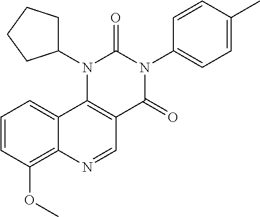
C1=CC(OC)=C2C(=C1)C1=C(C=N2)C(=O)N(C2=CC=C(C)C=C2)C(=O)N1C1CCCC1
